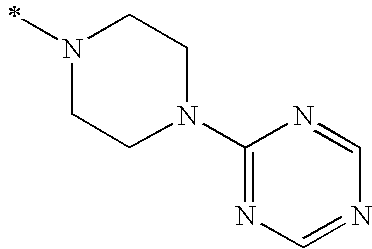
N1(C)CCN(C2=NC=NC=N2)CC1
